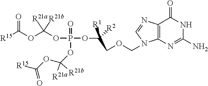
C12=C(N=C(N)NC1=O)N(COCC(OP(=O)(OC(OC([R15])=O)([R21a])[R21b])OC(OC([R15])=O)([R21a])[R21b])([R1])[R2])C=N2
